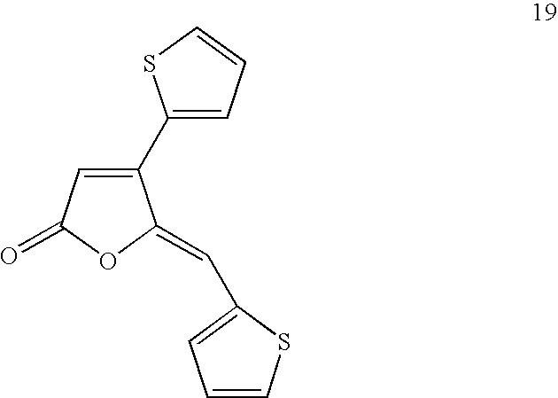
C1(C2=CC=CS2)=CC(=O)OC1=CC1=CC=CS1
